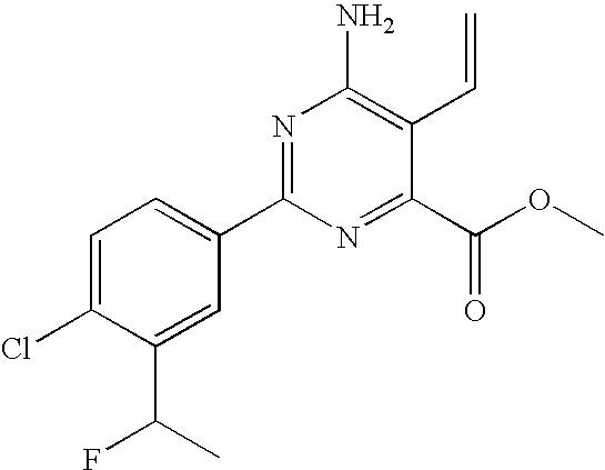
C1=C(Cl)C(C(C)F)=CC(C2=NC(N)=C(C=C)C(C(OC)=O)=N2)=C1
